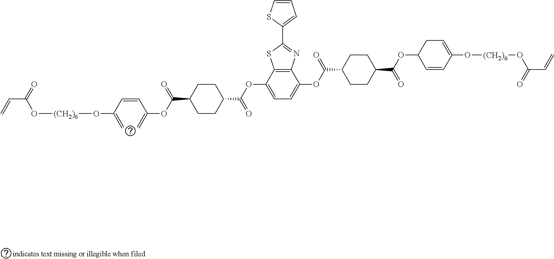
C12=C(C(OC(=O)C3CCC(C(=O)OC(C=CC(=C)O[(CH2)6]OC(C=C)=O)=C)CC3)=CC=C1OC(=O)C1CCC(C(=O)OC3C=CC(O[(CH2)6]OC(C=C)=O)=CC3)CC1)SC(C1=CC=CS1)=N2
